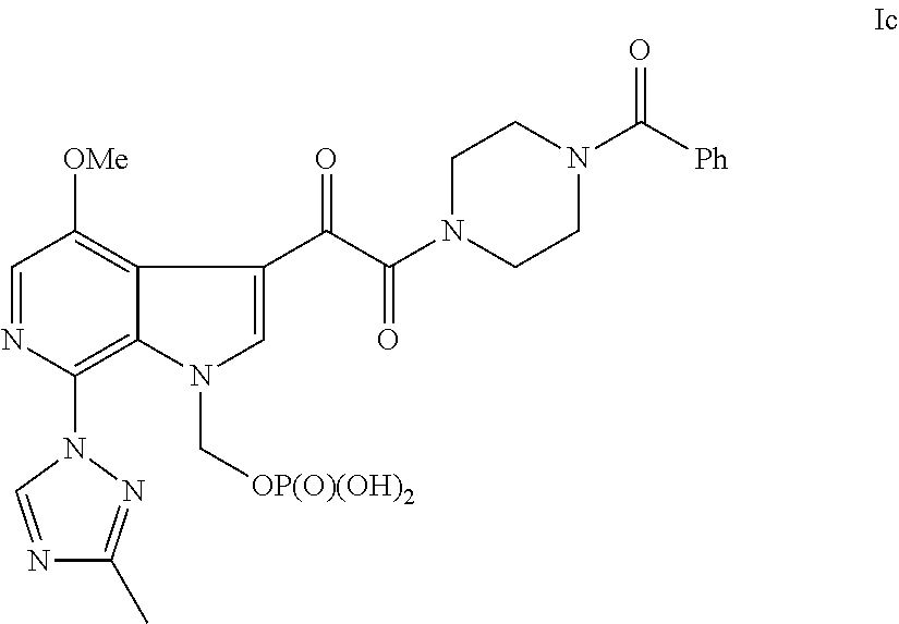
C12=C([OMe])C=NC(N3C=NC(C)=N3)=C1N(C[OP(O)(OH)2])C=C2C(C(N1CCN(C([Ph])=O)CC1)=O)=O
